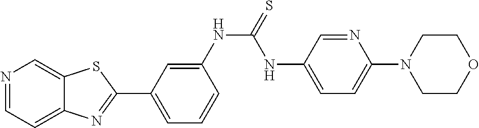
N1=CC=C2C(=C1)SC(C1=CC=CC(NC(=S)NC3=CC=C(N4CCOCC4)N=C3)=C1)=N2
